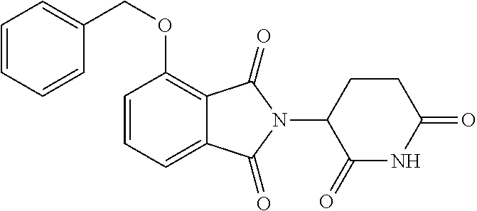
C1=CC=CC(COC2=C3C(=CC=C2)C(=O)N(C2C(=O)NC(=O)CC2)C3=O)=C1
